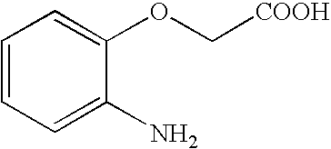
C1=CC=C(N)C(OC[COOH])=C1
